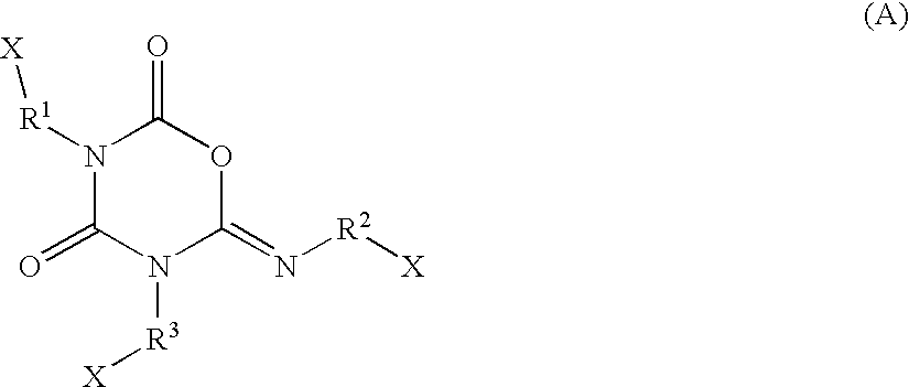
N1([R1][X])C(=O)N([R3][X])C(=N[R2][X])OC1=O
